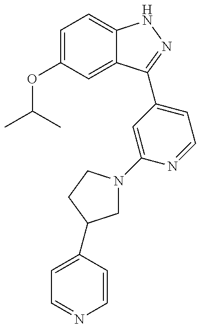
CC(C)OC1=CC=C2C(=C1)C(C1=CC=NC(N3CC(C4=CC=NC=C4)CC3)=C1)=NN2
